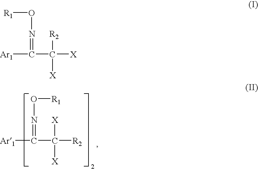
[Ar1]C(C([R2])([X])[X])=NO[R1].[Ar1]C(C([X])([R2])[X])=NO[R1]
